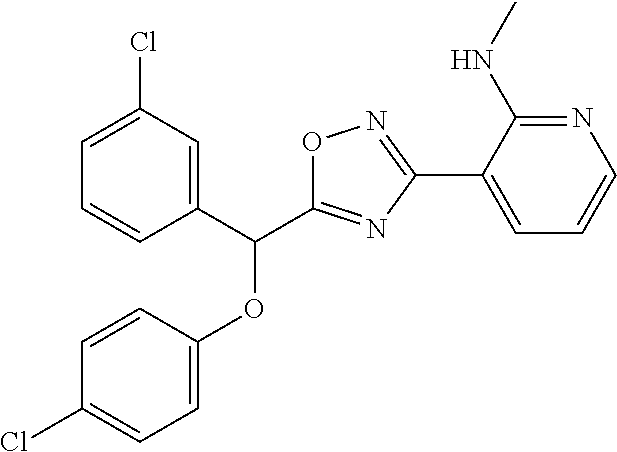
C1=CC(OC(C2=CC(Cl)=CC=C2)C2=NC(C3=CC=CN=C3NC)=NO2)=CC=C1Cl
